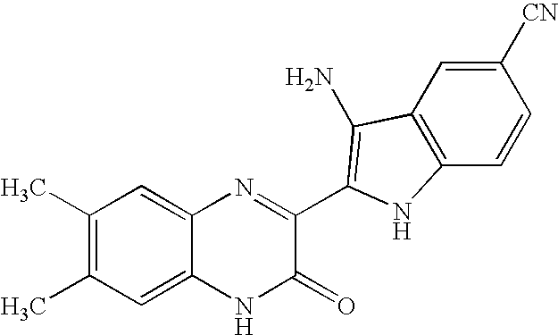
C1=C2C(=CC(C)=C1C)N=C(C1=C(N)C3=C(C=CC([CN])=C3)N1)C(=O)N2
